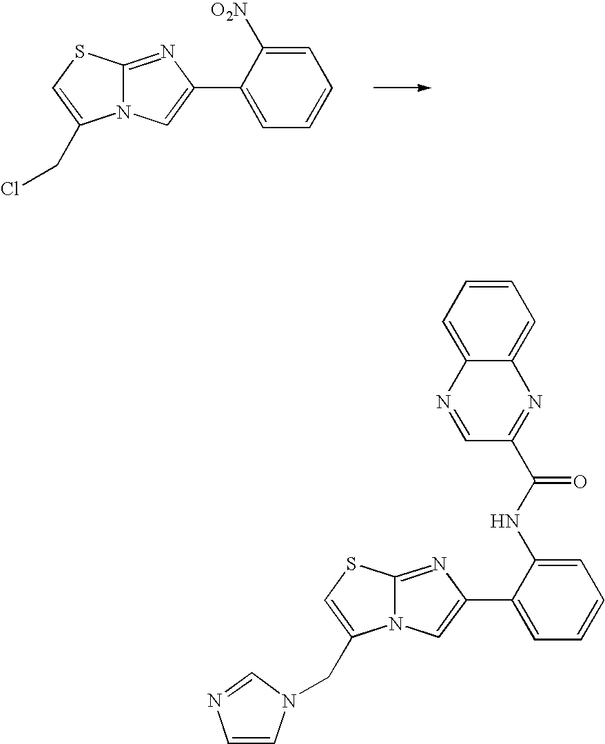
N12C(=NC(C3=CC=CC=C3[O2N])=C1)SC=C2CCl.N12C(=NC(C3=CC=CC=C3NC(C3=NC4=CC=CC=C4N=C3)=O)=C1)SC=C2CN1C=NC=C1
